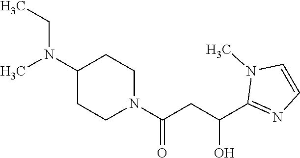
C1(N(C)CC)CCN(C(CC(C2=NC=CN2C)O)=O)CC1
